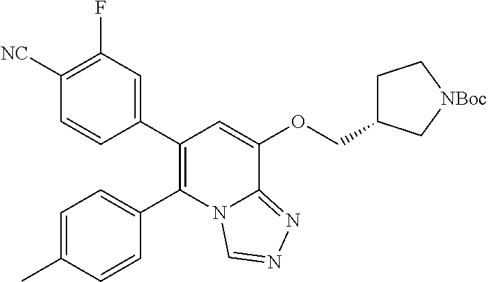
C1(C2=CC(F)=C([NC])C=C2)=C(C2=CC=C(C)C=C2)N2C(=NN=C2)C(OCC2CC[NBoc]C2)=C1
